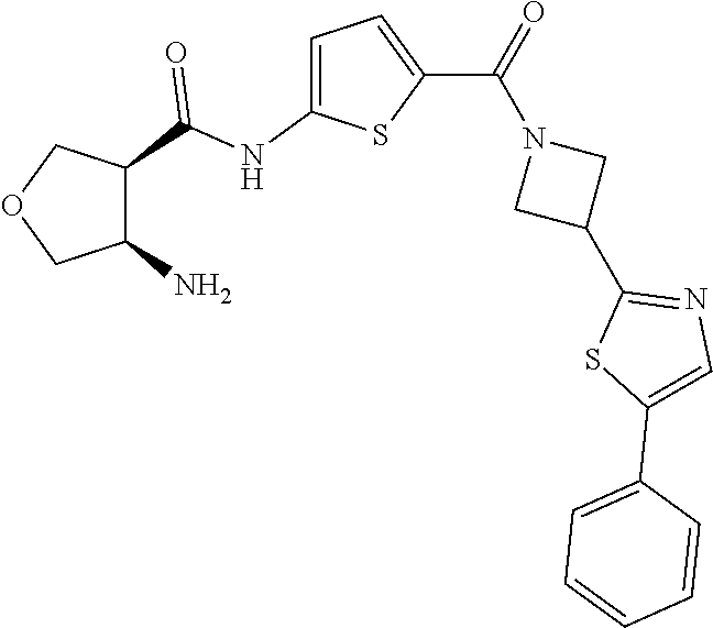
O1CC(N)C(C(NC2=CC=C(C(=O)N3CC(C4=NC=C(C5=CC=CC=C5)S4)C3)S2)=O)C1
